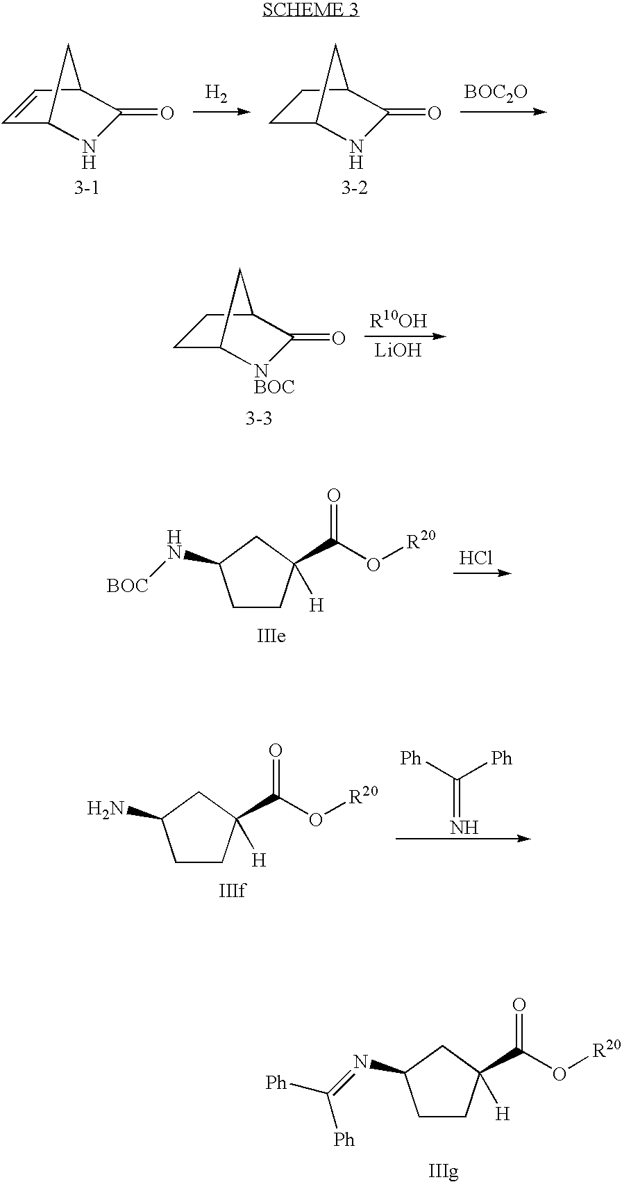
C12NC(=O)C(C=C1)C2.[H2].C12NC(=O)C(CC1)C2.[BOC2O].C12[NBOC]C(=O)C(CC1)C2.[R10OH].[LiOH].C1CC(C(=O)O[R20])([H])CC1N[BOC].Cl.C1CC(C(=O)O[R20])([H])CC1N.C(=N)([Ph])[Ph].C1CC(C(=O)O[R20])([H])CC1N=C([Ph])[Ph]
